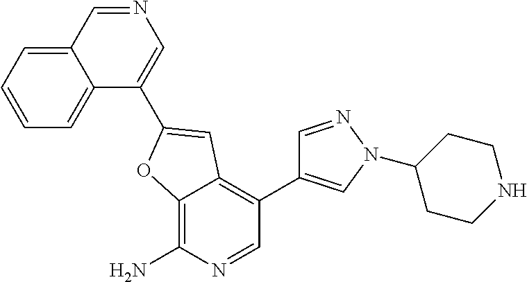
C12=CC=CC=C1C=NC=C2C1=CC2=C(C3=CN(C4CCNCC4)N=C3)C=NC(N)=C2O1
